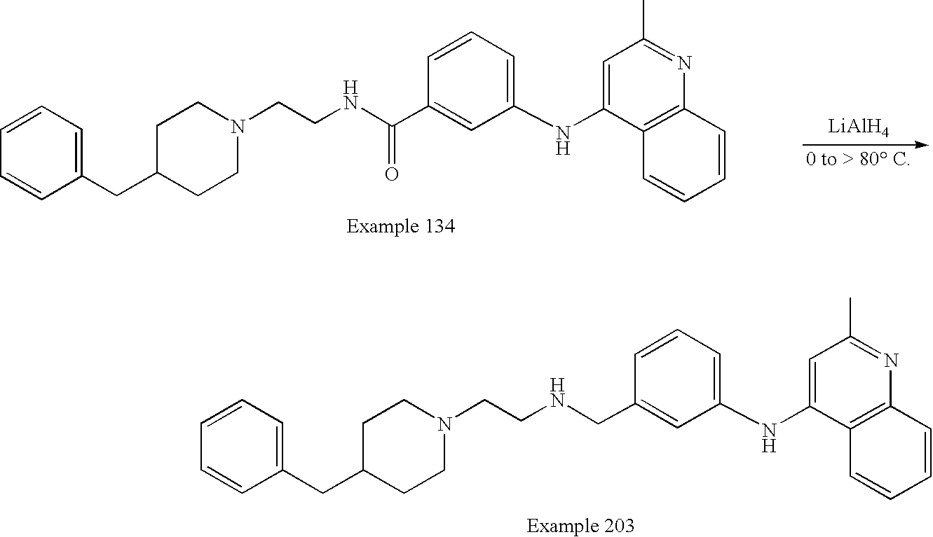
N(C1=CC(C)=NC2=C1C=CC=C2)C1=CC=CC(C(NCCN2CCC(CC3=CC=CC=C3)CC2)=O)=C1.[LiAlH4].N(C1=CC(C)=NC2=C1C=CC=C2)C1=CC=CC(CNCCN2CCC(CC3=CC=CC=C3)CC2)=C1
